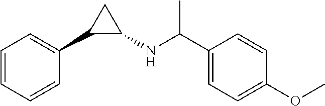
C1=CC=CC(C2C(NC(C3=CC=C(OC)C=C3)C)C2)=C1
